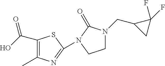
C1(C(O)=O)=C(C)N=C(N2C(=O)N(CC3CC3(F)F)CC2)S1
